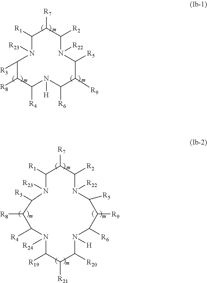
C1([R3])N([R23])C([R1])C([R7])C([R2])N([R22])C([R5])C([R9])C([R6])N([H])C([R4])C1[R8].N1([R23])C([R1])C([R7])C([R2])N([R22])C([R5])C([R9])C([R6])N([H])C([R20])C([R21])C([R19])N([R24])C([R4])C([R8])C1[R3]
